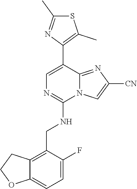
C1(C2=CN=C(NCC3=C4C(=CC=C3F)OCC4)N3C2=NC([CN])=C3)=C(C)SC(C)=N1
